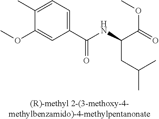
C1(C(NC(CC(C)C)C(OC)=O)=O)=CC=C(C)C(OC)=C1
